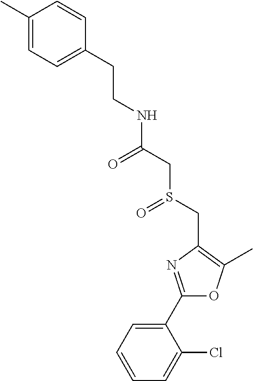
C1(C)=CC=C(CCNC(=O)CS(CC2=C(C)OC(C3=CC=CC=C3Cl)=N2)=O)C=C1
